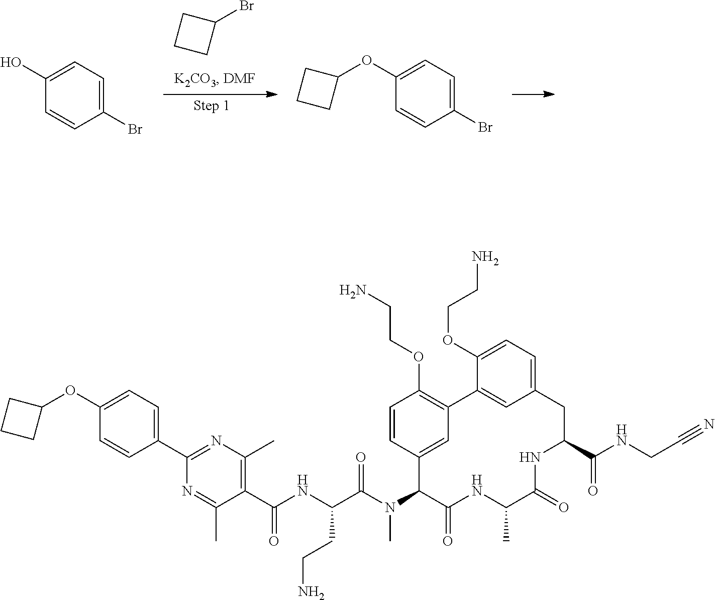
C1(Br)CCC1.C1(O)=CC=C(Br)C=C1.C1(OC2CCC2)=CC=C(Br)C=C1.C1(OC2CCC2)=CC=C(C2=NC(C)=C(C(NC(C(N(C3C(=O)NC(C)C(=O)NC(C(NCC#N)=O)CC4=CC=C(OCCN)C(=C4)C4=C(OCCN)C=CC3=C4)C)=O)CCN)=O)C(C)=N2)C=C1
